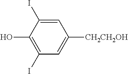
C1(I)=CC([CH2CH2OH])=CC(I)=C1O
